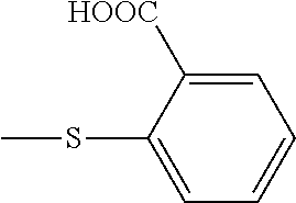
S(C1=CC=CC=C1[HOOC])C
